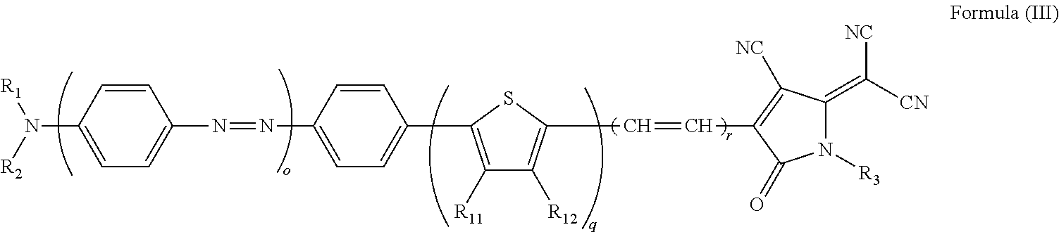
[R1]N([R2])C1=CC=C(N=NC2=CC=C(C3=C([R11])C([R12])=C(C=CC4=C([NC])C(=C([CN])[NC])N([R3])C4=O)S3)C=C2)C=C1
